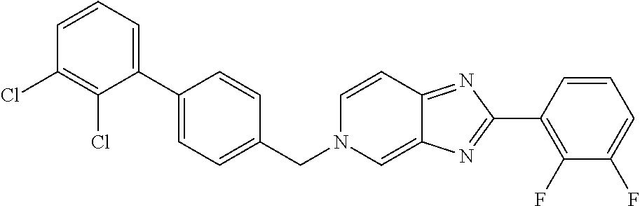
C1=CC=C(C2=CC=C(CN3C=C4C(=NC(C5=C(F)C(F)=CC=C5)=N4)C=C3)C=C2)C(Cl)=C1Cl
